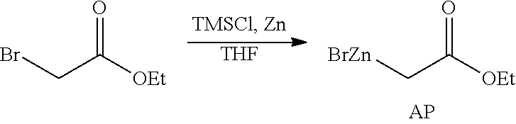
O=C([OEt])CBr.[THF].O=C([OEt])C[BrZn]
